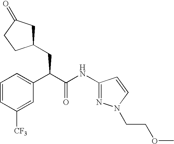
C1=CC([CF3])=CC(C(C(NC2=NN(CCOC)C=C2)=O)CC2CC(=O)CC2)=C1
